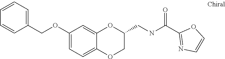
O(C1=CC=C2C(=C1)OC(CNC(C1=NC=CO1)=O)CO2)CC1=CC=CC=C1
